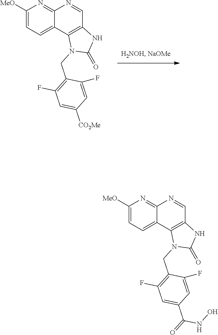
C1([MeO])=CC=C2C(=N1)N=CC1=C2N(CC2=C(F)C=C([CO2Me])C=C2F)C(=O)N1.C1([MeO])=CC=C2C(=N1)N=CC1=C2N(CC2=C(F)C=C(C(=O)NO)C=C2F)C(=O)N1
